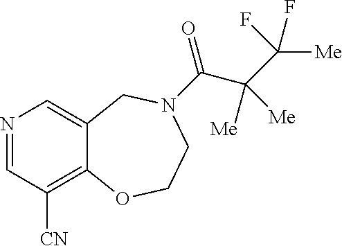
N1=CC([CN])=C2C(=C1)CN(C(=O)C(C([Me])(F)F)([Me])[Me])CCO2
